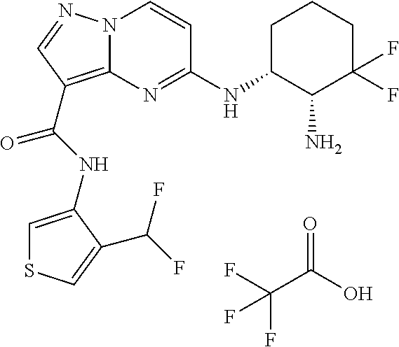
FC(C(O)=O)(F)F.N(C(=O)C1=C2N(N=C1)C=CC(NC1C(N)C(F)(F)CCC1)=N2)C1=CSC=C1C(F)F
